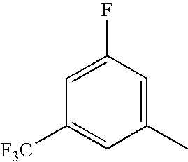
C1=C(F)C=C(C)C=C1[F3C]
